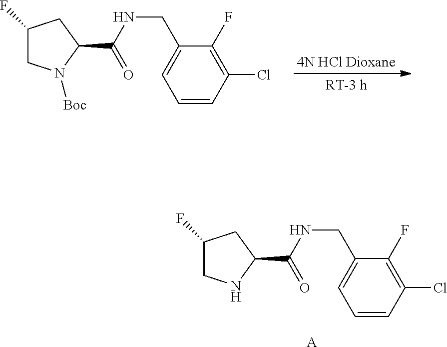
C1(F)CN([Boc])C(C(=O)NCC2=CC=CC(Cl)=C2F)C1.C1(F)CNC(C(=O)NCC2=CC=CC(Cl)=C2F)C1.[A]
